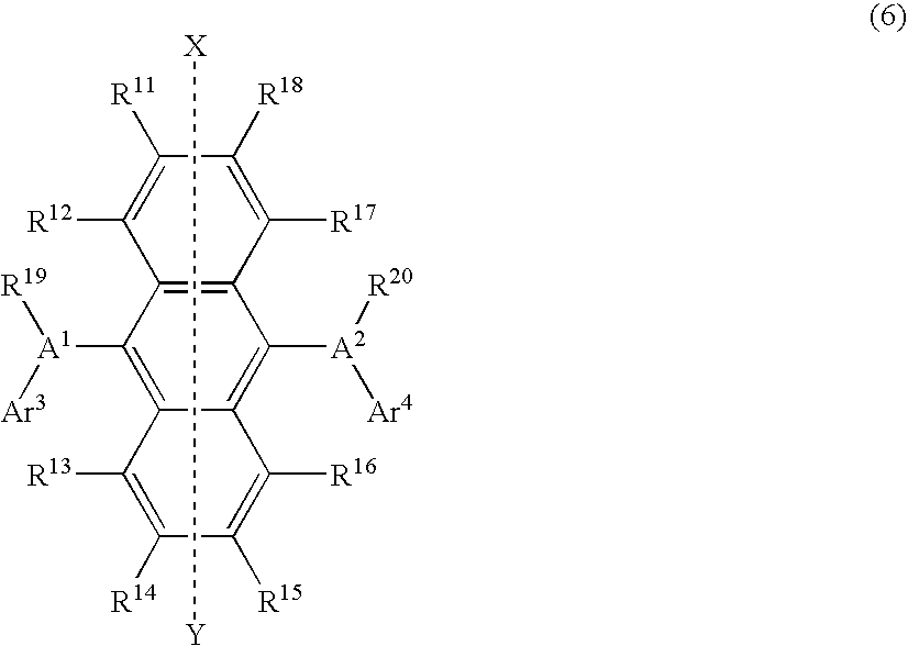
C12=C(C([A1]([R19])[Ar3])=C3C(=C1[A2]([Ar4])[R20])C([R16])=C([R15])C([R14])=C3[R13])C([R12])=C([R11])C([R18])=C2[R17].[X][Y]
